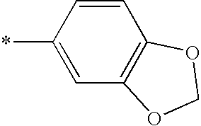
C12=C(C=CC(*)=C1)OCO2
